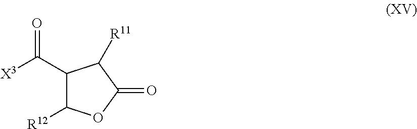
C1(C([X3])=O)C([R12])OC(=O)C1[R11]
